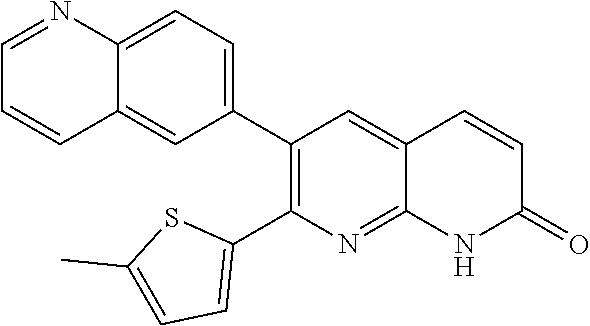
C12=CC=C(C3=C(C4=CC=C(C)S4)N=C4C(=C3)C=CC(=O)N4)C=C1C=CC=N2
